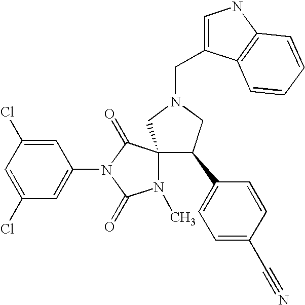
C1(Cl)=CC(Cl)=CC(N2C(=O)N(C)C3(C2=O)C(C2=CC=C(C#N)C=C2)CN(CC2=CNC4=C2C=CC=C4)C3)=C1
